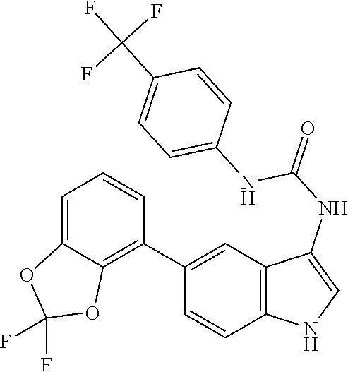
C12=C(C=C(C3=C4C(=CC=C3)OC(F)(F)O4)C=C1)C(NC(=O)NC1=CC=C(C(F)(F)F)C=C1)=CN2
